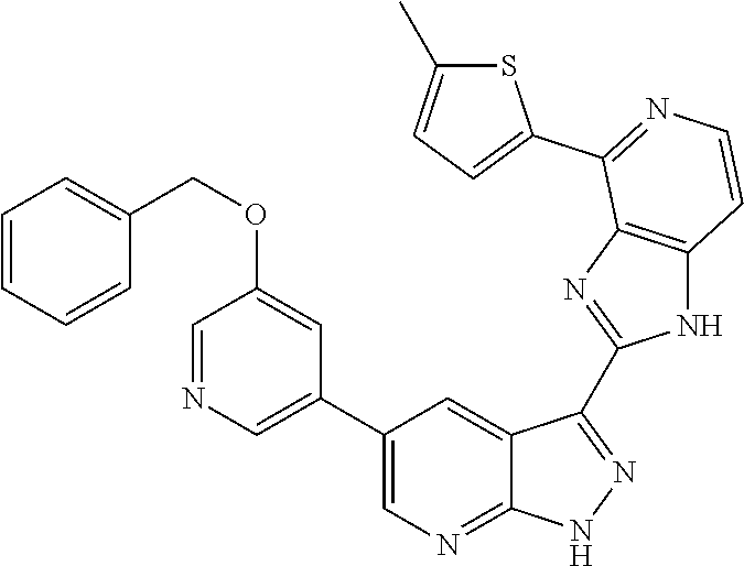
C1=NC=C(C2=CN=C3C(=C2)C(C2=NC4=C(N2)C=CN=C4C2=CC=C(C)S2)=N[N H]3)C=C1OCC1=CC=CC=C1
